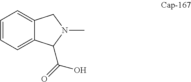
C12=CC=CC=C1C(C(=O)O)N(C)C2
